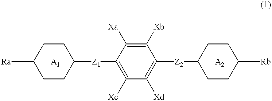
[Ra]C1CCC([Z1]C2=C([Xc])C([Xd])=C([Z2]C3CCC([Rb])CC3)C([Xb])=C2[Xa])CC1.[A1].[A2]
